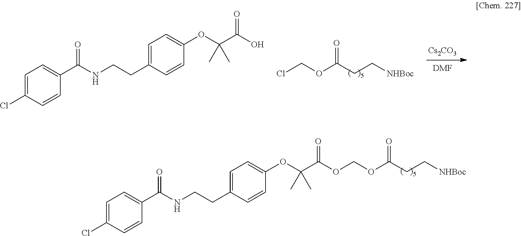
O(CCl)C(CC[NHBoc])=O.[Cs2CO3].[DMF].CC(C)(OC1=CC=C(CCNC(C2=CC=C(Cl)C=C2)=O)C=C1)C(=O)O.O(C(C)(C(=O)OCOC(CC[NHBoc])=O)C)C1=CC=C(CCNC(C2=CC=C(Cl)C=C2)=O)C=C1
